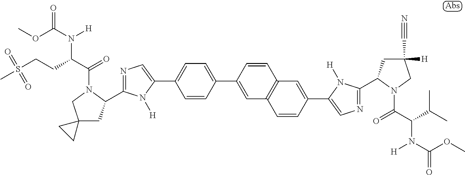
COC(=O)N(C(CCS(C)(=O)=O)C(=O)N1C(C2=NC=C(C3=CC=C(C4=CC5=C(C=C4)C=C(C4=CN=C(C6CC([H])(C#N)CN6C(=O)C(N([H])C(=O)OC)C(C)C)N4[H])C=C5)C=C3)N2[H])CC2(C1)CC2)[H]
